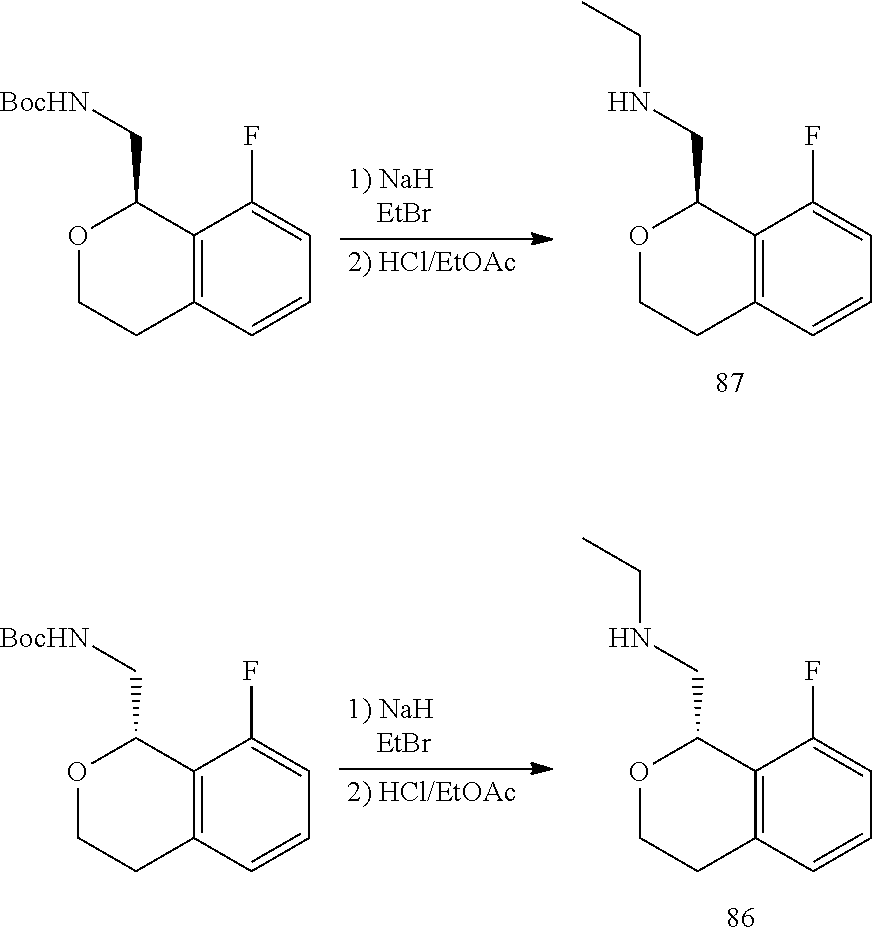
C12=C(C=CC=C1F)CCOC2C[BocHN].C12=C(C=CC=C1F)CCOC2CNCC.C12=C(C=CC=C1F)CCOC2C[BocHN].C12=C(C=CC=C1F)CCOC2CNCC
